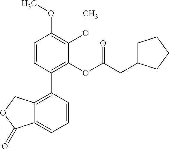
C1=CC(C2=C3C(=CC=C2)C(=O)OC3)=C(OC(CC2CCCC2)=O)C(OC)=C1OC
